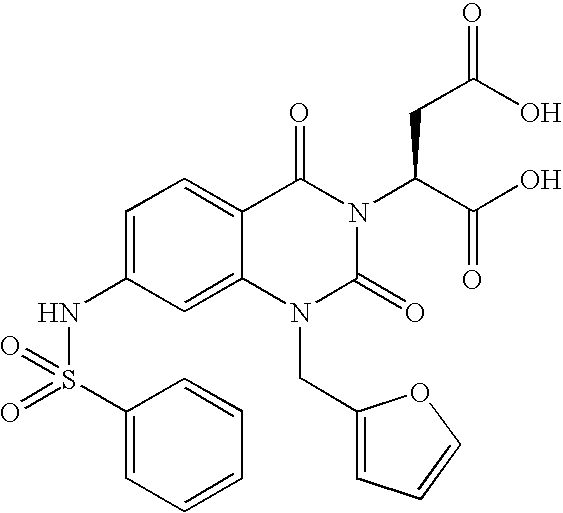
N(C1=CC=C2C(=C1)N(CC1=CC=CO1)C(=O)N(C(C(=O)O)CC(O)=O)C2=O)S(C1=CC=CC=C1)(=O)=O
